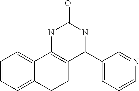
C1=CC=C2C(=C1)C1=C(CC2)C(C2=CC=CN=C2)NC(=O)N1
